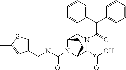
C(N1C2C(C(O)=O)N(C(=O)C(C3=CC=CC=C3)C3=CC=CC=C3)CC1CC2)(N(CC1=CSC(C)=C1)C)=O
